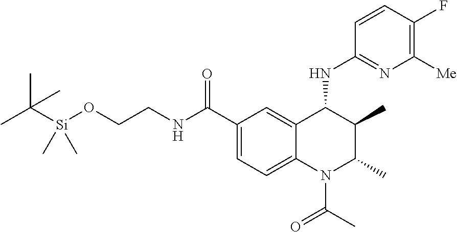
CC([Si](OCCNC(C1=CC=C2C(=C1)C(NC1=NC([Me])=C(F)C=C1)C(C)C(C)N2C(=O)C)=O)(C)C)(C)C
